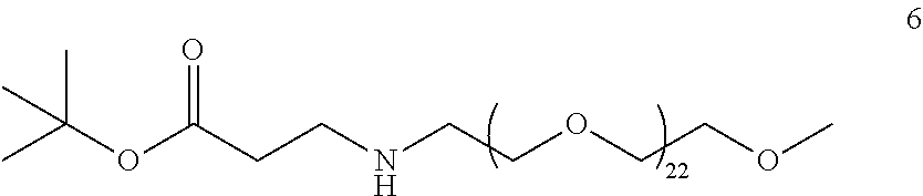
CC(OC(CCNCCOCCOC)=O)(C)C
